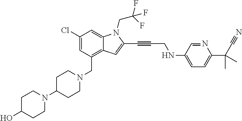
C1(Cl)=CC(CN2CCC(N3CCC(O)CC3)CC2)=C2C(=C1)N(CC(F)(F)F)C(C#CCNC1=CC=C(C(C#N)(C)C)N=C1)=C2
